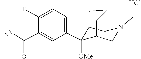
C1(C(=O)N)=CC(C2([OMe])C3CCCC2CN(C)C3)=CC=C1F.Cl
